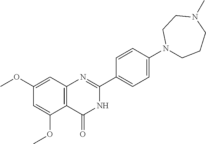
COC1=CC2=C(C(OC)=C1)C(=O)NC(C1=CC=C(N3CCCN(C)CC3)C=C1)=N2
